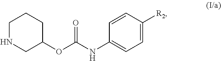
O=C(NC1=CC=C([R2])C=C1)OC1CCCNC1
